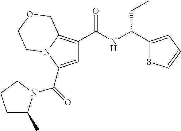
C1=C(C(=O)N2C(C)CCC2)N2C(=C1C(NC(C1=CC=CS1)CC)=O)COCC2
